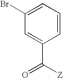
C1(Br)=CC=CC(C([Z])=O)=C1
